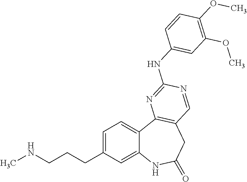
C1=C(CCCNC)C=C2C(=C1)C1=C(CC(=O)N2)C=NC(NC2=CC(OC)=C(OC)C=C2)=N1
